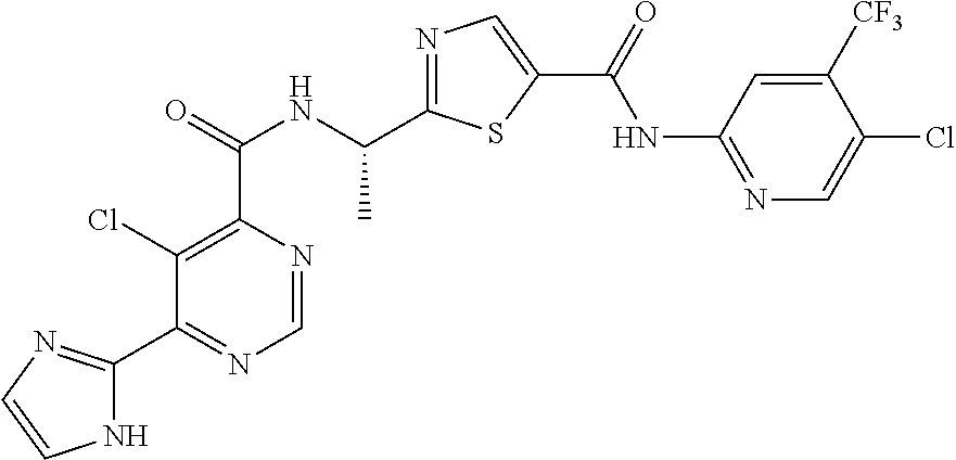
C1=NC(C(=O)NC(C2=NC=C(C(=O)NC3=NC=C(Cl)C([CF3])=C3)S2)C)=C(Cl)C(C2=NC=CN2)=N1
